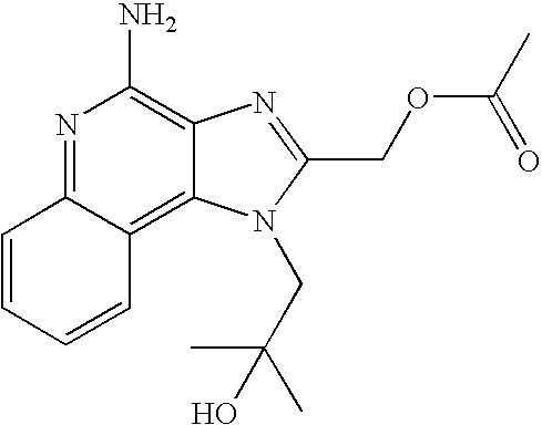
N1=C2C(=C3C(=C1N)N=C(COC(C)=O)N3CC(C)(C)O)C=CC=C2
